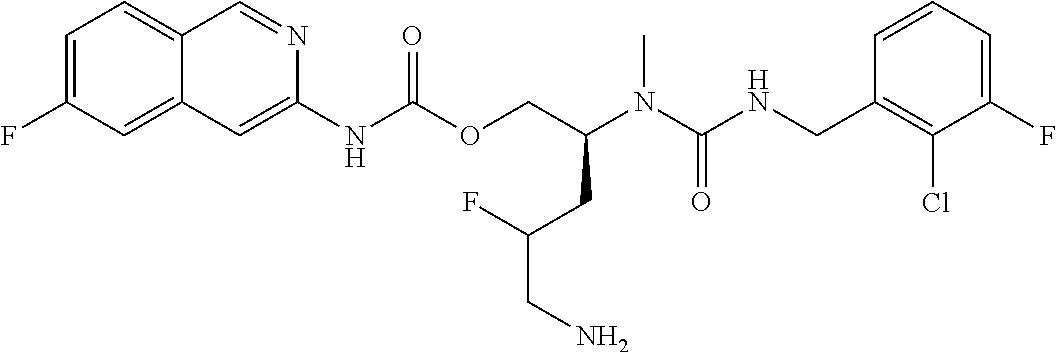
C1=CC(CNC(N(C(COC(NC2=CC3=CC(F)=CC=C3C=N2)=O)CC(CN)F)C)=O)=C(Cl)C(F)=C1
